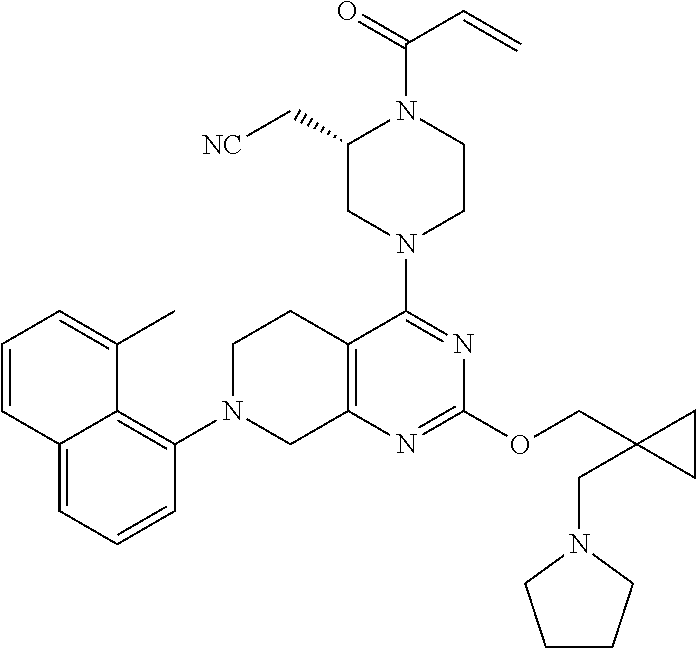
C12=CC=CC(N3CC4=C(CC3)C(N3CCN(C(=O)C=C)C(C[NC])C3)=NC(OCC3(CN5CCCC5)CC3)=N4)=C1C(C)=CC=C2
